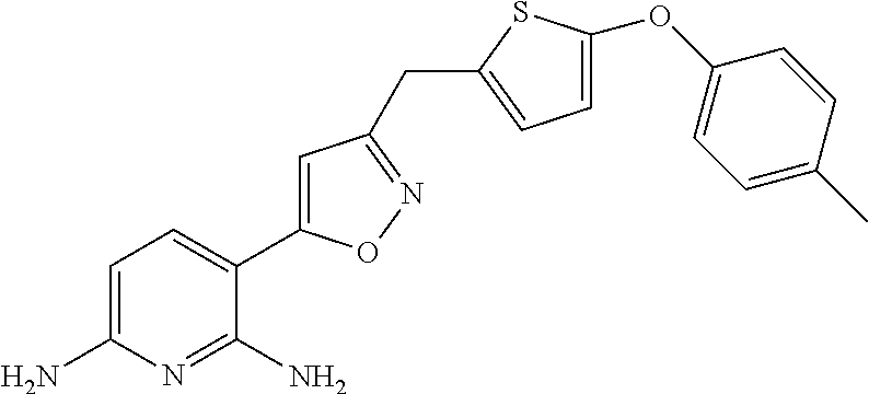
C1=C(N)N=C(N)C(C2=CC(CC3=CC=C(OC4=CC=C(C)C=C4)S3)=NO2)=C1
